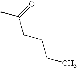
CC(CCCC)=O
